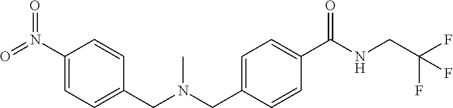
C1(N(=O)=O)=CC=C(CN(CC2=CC=C(C(NCC(F)(F)F)=O)C=C2)C)C=C1
